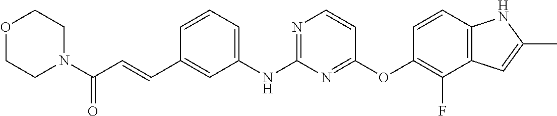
C(C1=CC(NC2=NC=CC(OC3=C(F)C4=C(C=C3)NC(C)=C4)=N2)=CC=C1)=CC(N1CCOCC1)=O
